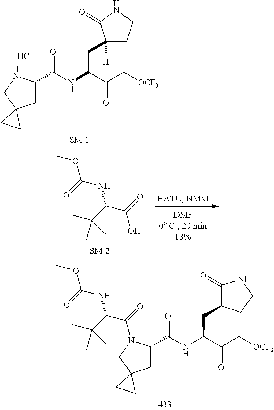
C1C(C(NC(C(C[OCF3])=O)CC2C(=O)NCC2)=O)N(C(=O)C(C(C)(C)C)NC(OC)=O)CC12CC2.C1C(C(NC(C(C[OCF3])=O)CC2([H])CCNC2=O)=O)NCC12CC2.Cl.O(C(=O)NC(C(=O)O)C(C)(C)C)C
